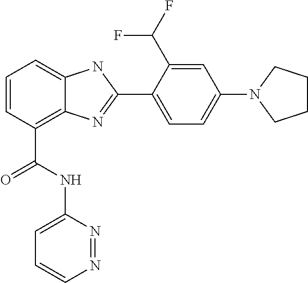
C1=CC(C(NC2=CC=CN=N2)=O)=C2C(=C1)NC(C1=CC=C(N3CCCC3)C=C1C(F)F)=N2
